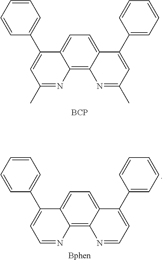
C1=CC=CC=C1C1=CC(C)=NC2=C3C(=CC=C12)C(C1=CC=CC=C1)=CC(C)=N3.[BCP].C1=CC=CC=C1C1=CC=NC2=C3C(=CC=C12)C(C1=CC=CC=C1)=CC=N3.[Bphen]
